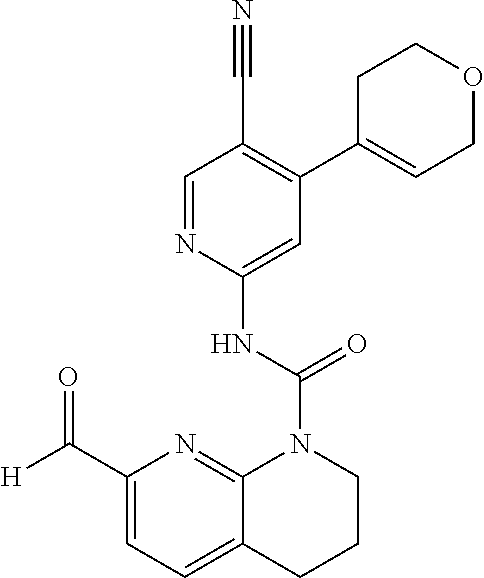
C1=C(NC(N2C3=NC(C([H])=O)=CC=C3CCC2)=O)N=CC(C#N)=C1C1=CCOCC1
